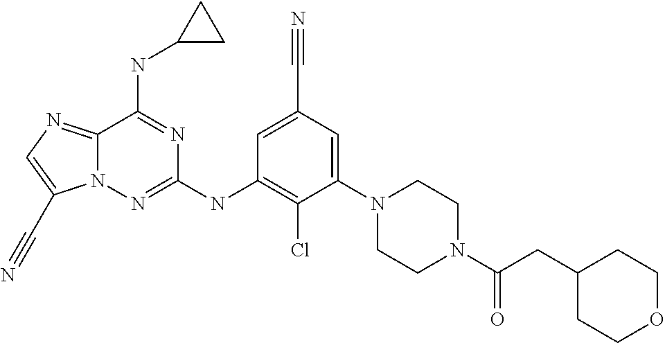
C12=NC=C(C#N)N1N=C(NC1=C(Cl)C(N3CCN(C(CC4CCOCC4)=O)CC3)=CC(C#N)=C1)N=C2NC1CC1
